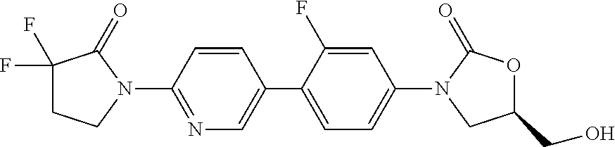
C1(F)(F)CCN(C2=NC=C(C3=CC=C(N4CC(CO)OC4=O)C=C3F)C=C2)C1=O
